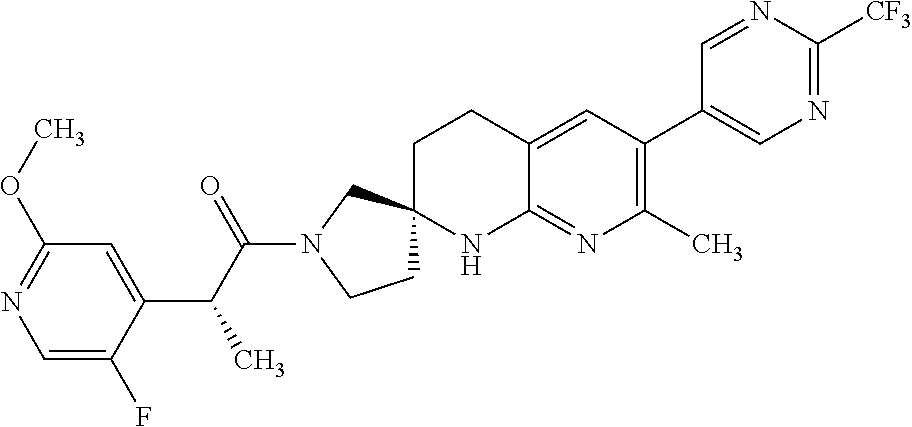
C1=C(F)C(C(C(N2CCC3(C2)CCC2=CC(C4=CN=C([CF3])N=C4)=C(C)N=C2N3)=O)C)=CC(OC)=N1
